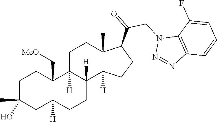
C1C(C)(O)CC2([H])C(C[MeO])(C1)C1([H])C([H])(CC2)C2([H])C(C)(CC1)C(C(=O)CN1N=NC3=C1C(F)=CC=C3)CC2
